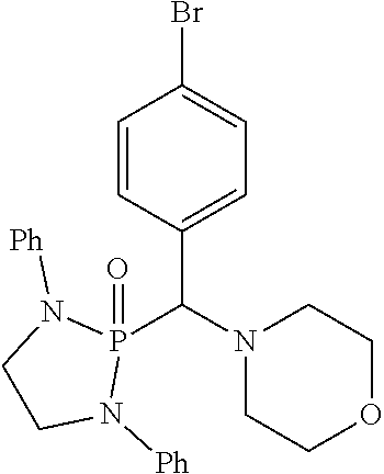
C1=CC(C(N2CCOCC2)P2(=O)N([Ph])CCN2[Ph])=CC=C1Br
